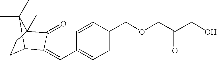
C1=CC(COCC(CO)=O)=CC=C1C=C1C2CCC(C)(C1=O)C2(C)C
